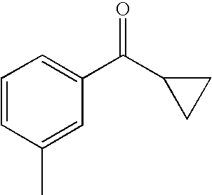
C1=CC=C(C(C2CC2)=O)C=C1C
